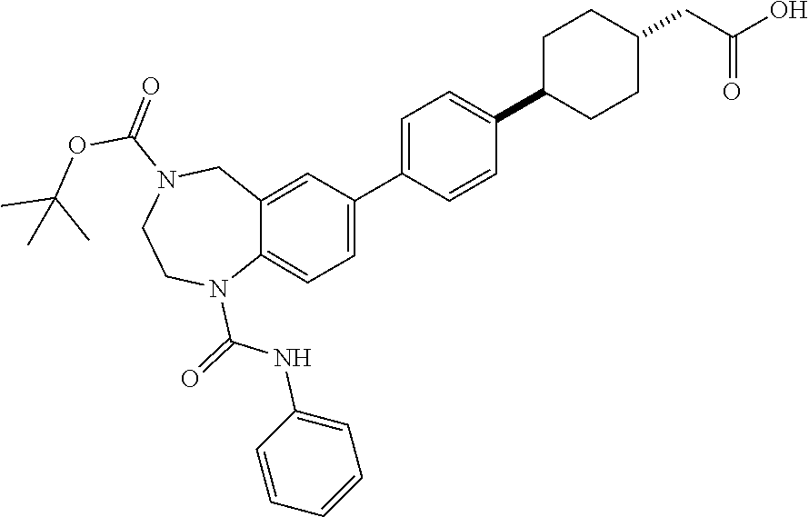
C12=CC=C(C3=CC=C(C4CCC(CC(=O)O)CC4)C=C3)C=C1CN(C(=O)OC(C)(C)C)CCN2C(=O)NC1=CC=CC=C1
